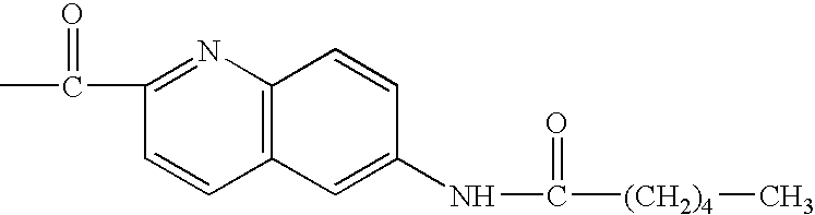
CC(C1=NC2=C(C=C1)C=C(NC([(CH2)4]C)=O)C=C2)=O
